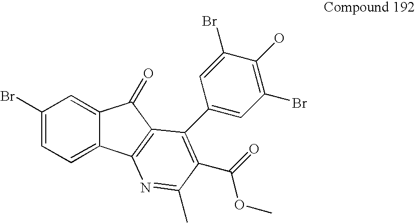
C1(Br)=CC=C2C(=C1)C(=O)C1=C2N=C(C)C(C(=O)OC)=C1C1=CC(Br)=C(O)C(Br)=C1
